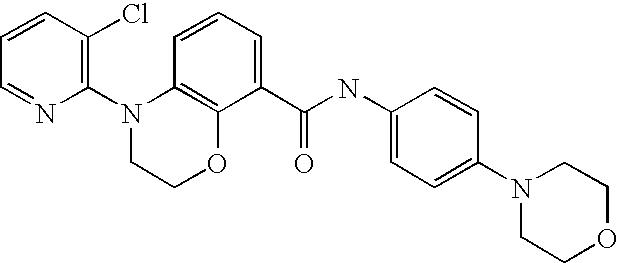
C1=CC(Cl)=C(N2CCOC3=C2C=CC=C3C(NC2=CC=C(N3CCOCC3)C=C2)=O)N=C1
